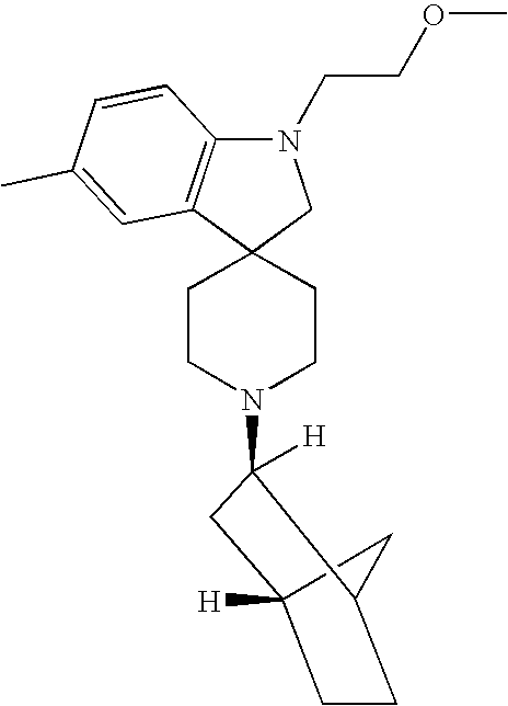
C12(CCN(C3([H])CC4([H])CCC3C4)CC1)CN(CCOC)C1=C2C=C(C)C=C1
